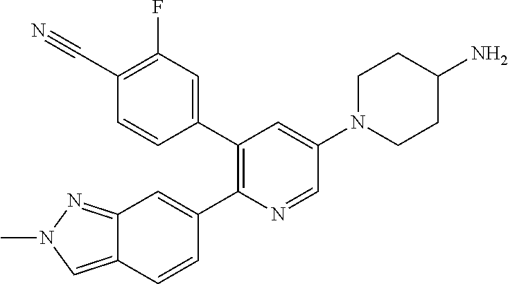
C12=CN(C)N=C1C=C(C1=C(C3=CC(F)=C(C#N)C=C3)C=C(N3CCC(N)CC3)C=N1)C=C2
